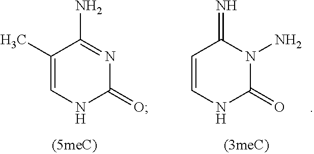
C1=CNC(=O)N(N)C1=N.C1(C)=CNC(=O)N=C1N
